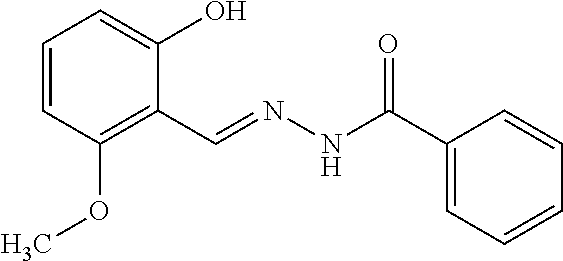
C1=CC(OC)=C(C=NNC(C2=CC=CC=C2)=O)C(O)=C1
